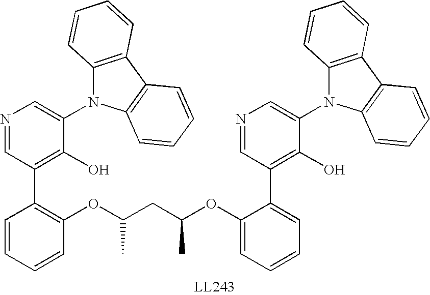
C1(N2C3=C(C4=C2C=CC=C4)C=CC=C3)=CN=CC(C2=C(OC(CC(C)OC3=CC=CC=C3C3=C(O)C(N4C5=C(C6=C4C=CC=C6)C=CC=C5)=CN=C3)C)C=CC=C2)=C1O
